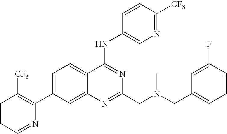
C1=CC=NC(C2=CC=C3C(=C2)N=C(CN(CC2=CC=CC(F)=C2)C)N=C3NC2=CN=C([CF3])C=C2)=C1[CF3]
